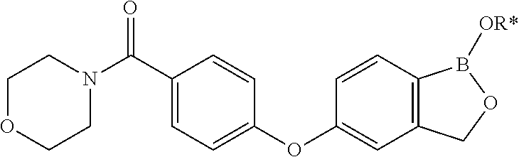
C1OCCN(C(C2=CC=C(OC3=CC4=C(C=C3)B([OR*])OC4)C=C2)=O)C1
